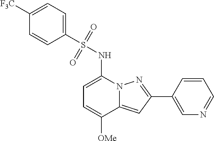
C1=C(NS(C2=CC=C([F3C])C=C2)(=O)=O)N2C(=CC(C3=CN=CC=C3)=N2)C([OMe])=C1
